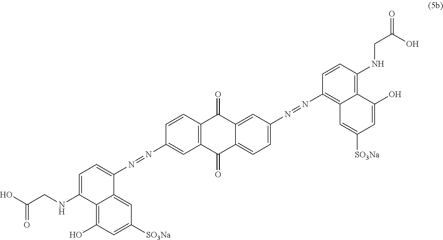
C1=CC2=C(C=C1N=NC1=CC=C(NCC(=O)O)C3=C(O)C=C([SO3Na])C=C13)C(=O)C1=CC=C(N=NC3=C4C(=C(NCC(=O)O)C=C3)C(O)=CC([SO3Na])=C4)C=C1C2=O
